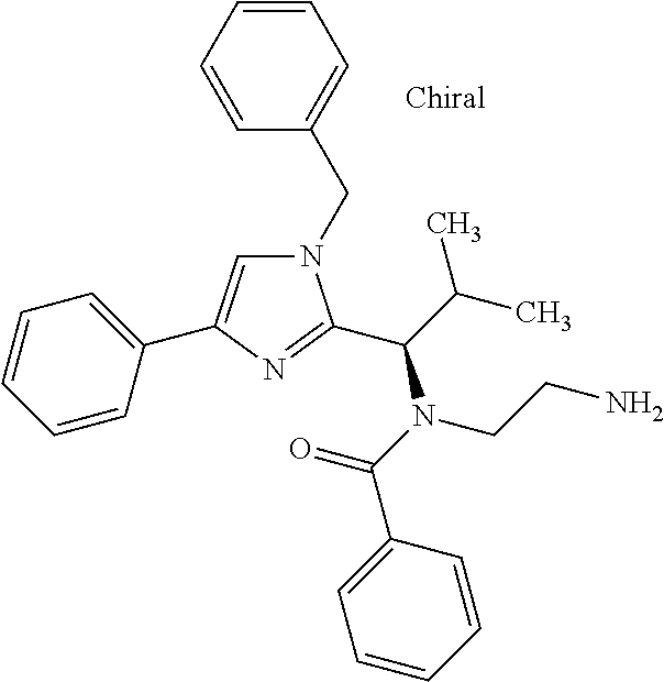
N1(CC2=CC=CC=C2)C=C(C2=CC=CC=C2)N=C1C(N(C(=O)C1=CC=CC=C1)CCN)C(C)C
